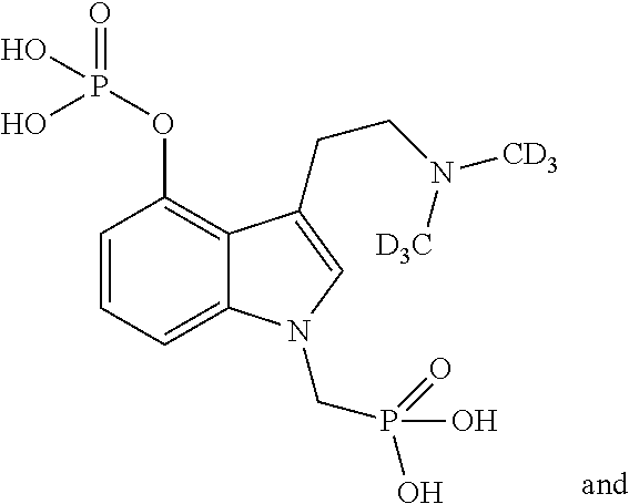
C1=CC=C2C(=C1OP(O)(=O)O)C(CCN([D3C])[CD3])=CN2CP(=O)(O)O
